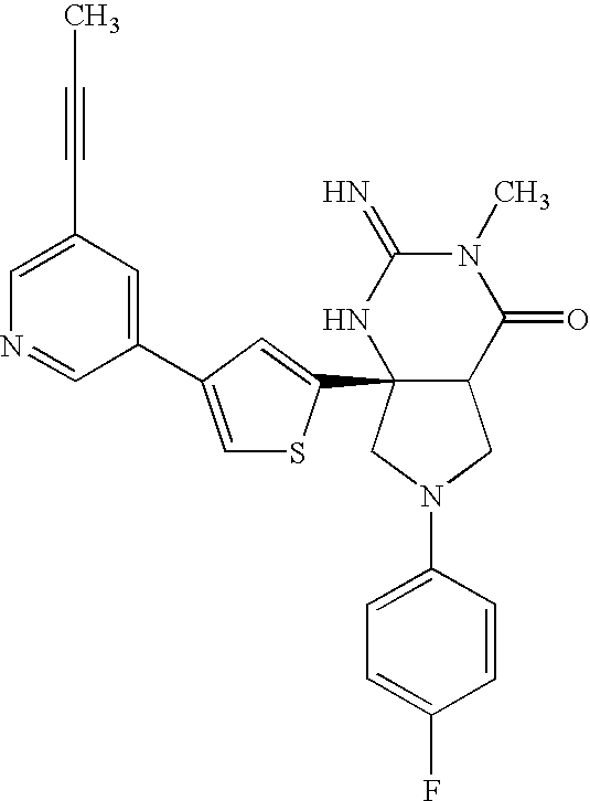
C1(N2CC3C(C4=CC(C5=CC(C#CC)=CN=C5)=CS4)(C2)NC(=N)N(C)C3=O)=CC=C(F)C=C1
